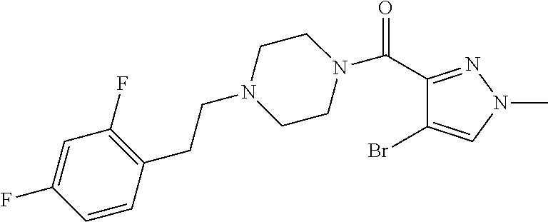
N1(C(C2=NN(C)C=C2Br)=O)CCN(CCC2=C(F)C=C(F)C=C2)CC1
